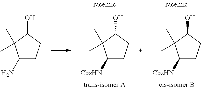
C1([CbzHN])CCC(O)C1(C)C.[trans-isomer A].C1([CbzHN])CCC(O)C1(C)C.[cis-isomer B].C1(N)CCC(O)C1(C)C
